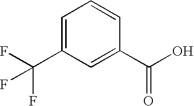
C1=C(C(F)(F)F)C=C(C(O)=O)C=C1
